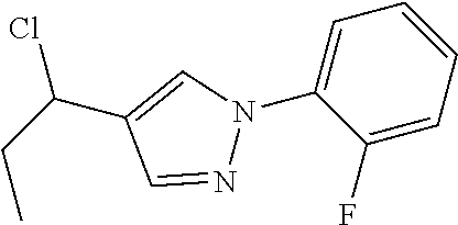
C1=C(N2N=CC(C(Cl)CC)=C2)C(F)=CC=C1
